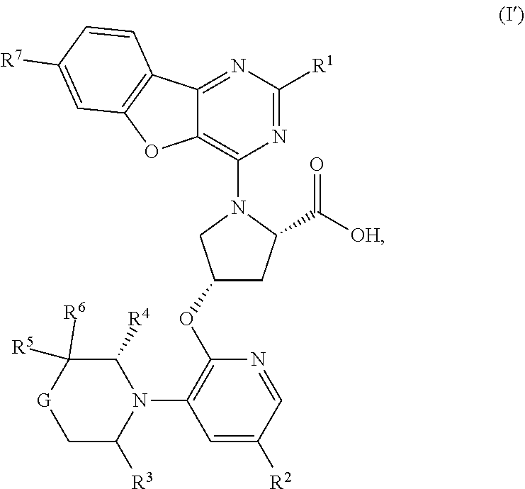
C1=C([R2])C=NC(OC2CC(C([OH])=O)N(C3=C4C(=NC([R1])=N3)C3=C(O4)C=C([R7])C=C3)C2)=C1N1C([R4])C([R5])([R6])[G]CC1[R3]
